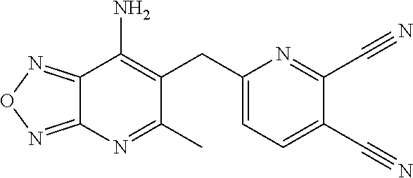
C12=NON=C1N=C(C)C(CC1=CC=C(C#N)C(C#N)=N1)=C2N
